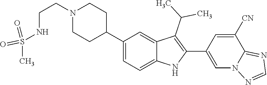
N1(CCNS(C)(=O)=O)CCC(C2=CC=C3C(=C2)C(C(C)C)=C(C2=CN4C(=NC=N4)C([CN])=C2)N3)CC1
